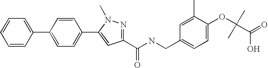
C1(C2=CC=C(C3=CC(C(NCC4=CC=C(OC(C(=O)O)(C)C)C(C)=C4)=O)=NN3C)C=C2)=CC=CC=C1
